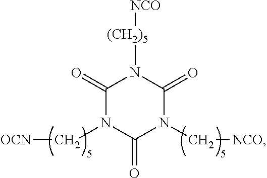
C1(=O)N(C[OCN])C(=O)N(C[NCO])C(=O)N1[(CH2)5][NCO]
